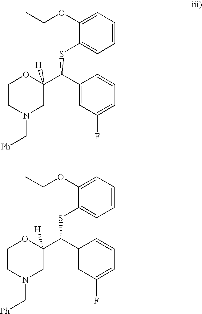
C1CN(C[Ph])CC(C(C2=CC(F)=CC=C2)SC2=CC=CC=C2OCC)([H])O1.C1CN(C[Ph])CC(C(C2=CC(F)=CC=C2)SC2=CC=CC=C2OCC)([H])O1
